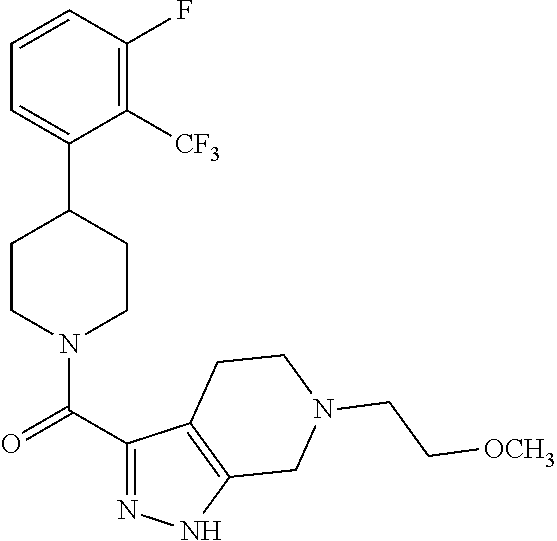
C1=CC(F)=C([CF3])C(C2CCN(C(C3=NNC4=C3CCN(CC[OCH3])C4)=O)CC2)=C1
